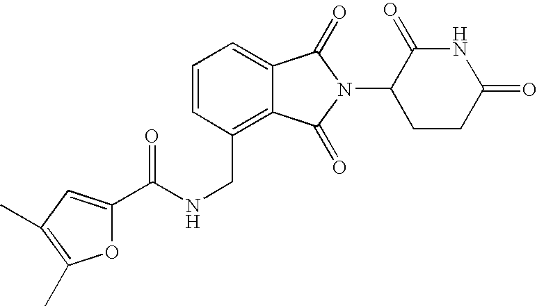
C1=CC(CNC(=O)C2=CC(C)=C(C)O2)=C2C(=C1)C(=O)N(C1CCC(=O)NC1=O)C2=O
